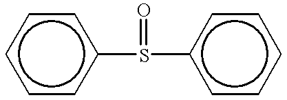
c1cc(S(c2ccccc2)=O)ccc1
